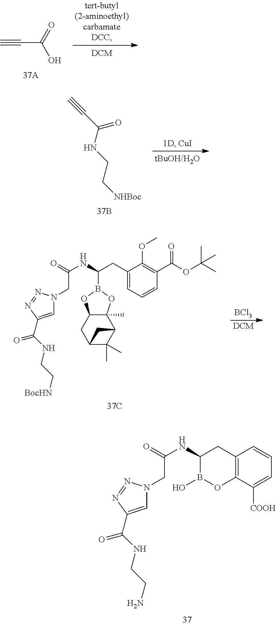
C#CC(=O)O.C(C(NCC[NHBoc])=O)#C.[DCM].[BCl3].C12C(C)(C)C(C3(C)C(C1)OB(C(NC(=O)CN1C=C(C(NCC[BocHN])=O)N=N1)CC1=CC=CC(C(OC(C)(C)C)=O)=C1OC)O3)C2.B1(O)C(NC(=O)CN2C=C(C(NCCN)=O)N=N2)CC2=C(C([COOH])=CC=C2)O1
